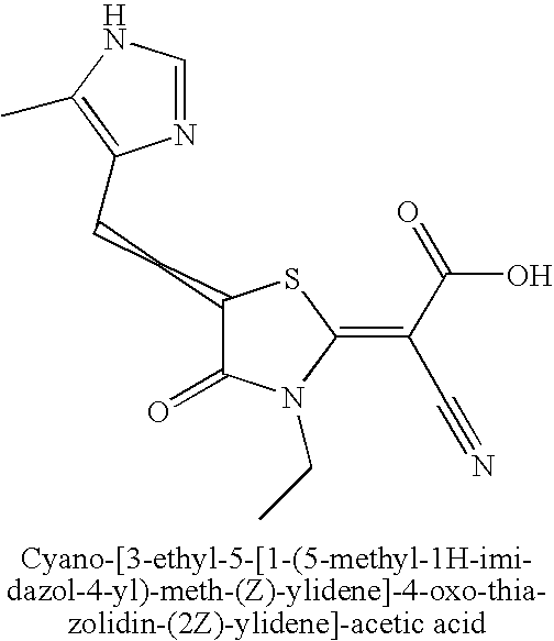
C(CC1C(=O)N(CC)C(=C(C(=O)O)C#N)S1)C1=C(C)NC=N1
